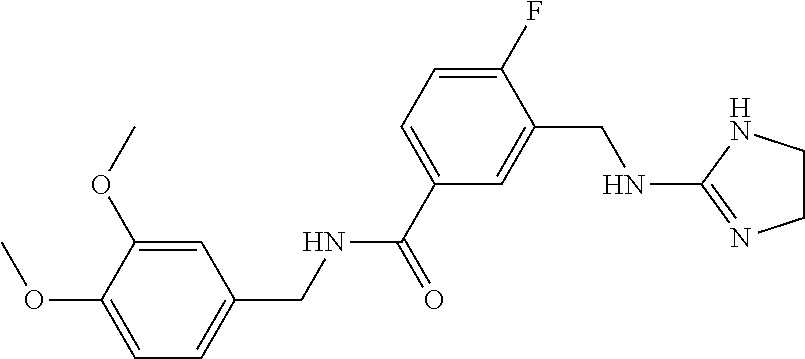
C1(OC)=CC(CNC(C2=CC=C(F)C(CNC3=NCCN3)=C2)=O)=CC=C1OC
